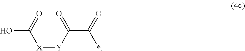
OC([X][Y]C(C(*)=O)=O)=O
